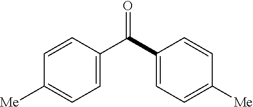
C1(C(C2=CC=C([Me])C=C2)=O)=CC=C([Me])C=C1
